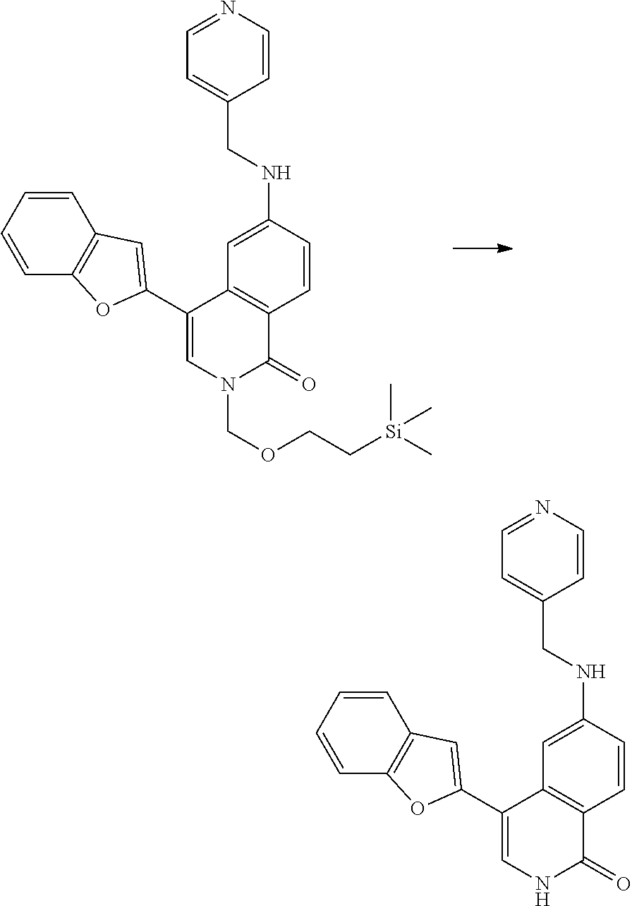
C1=CC(NCC2=CC=NC=C2)=CC2=C1C(=O)N(COCC[Si](C)(C)C)C=C2C1=CC2=C(C=CC=C2)O1.C1=CC(NCC2=CC=NC=C2)=CC2=C1C(=O)NC=C2C1=CC2=C(C=CC=C2)O1
